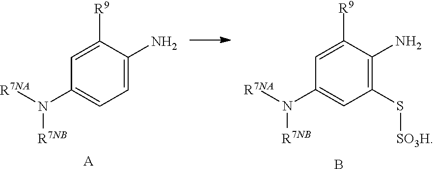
C1([R9])=CC(N([R7NA])[R7NB])=CC=C1N.[A].C1([R9])=CC(N([R7NA])[R7NB])=CC(S[SO3H])=C1N.B
